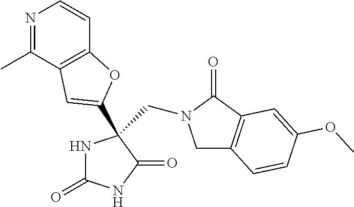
C1C2=C(C(=O)N1CC1(C3=CC4=C(C=CN=C4C)O3)NC(=O)NC1=O)C=C(OC)C=C2
